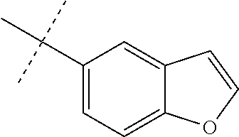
C1(C(C)(C)C)=CC=C2C(=C1)C=CO2
